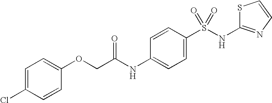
C1=C(Cl)C=CC(OCC(NC2=CC=C(S(NC3=NC=CS3)(=O)=O)C=C2)=O)=C1
